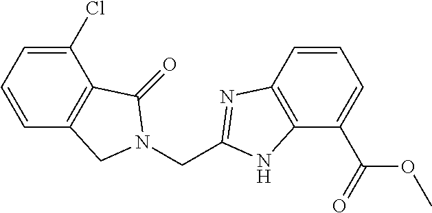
N1(CC2=NC3=C(N2)C(C(=O)OC)=CC=C3)C(=O)C2=C(C1)C=CC=C2Cl
